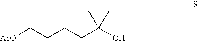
[AcO]C(CCCC(O)(C)C)C
